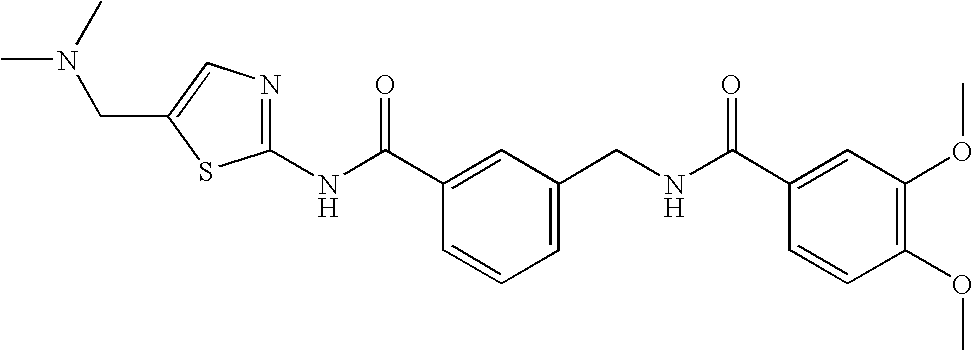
N(C(C1=CC(CNC(C2=CC(OC)=C(OC)C=C2)=O)=CC=C1)=O)C1=NC=C(CN(C)C)S1
